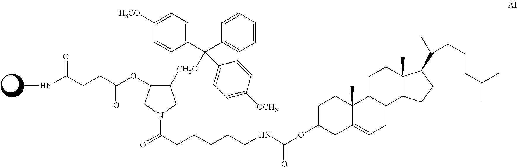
N1(C(=O)CCCCCNC(OC2CC3=CCC4C(C3(C)CC2)CCC2(C)C4CCC2C(C)CCCC(C)C)=O)CC([CH2O]C(C2=CC=C([H3CO])C=C2)(C2=CC=C([OCH3])C=C2)C2=CC=CC=C2)C(OC(=O)CCC(=O)NC)C1
